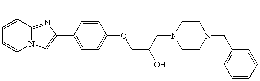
C1=CN2C(=NC(C3=CC=C(OCC(CN4CCN(CC5=CC=CC=C5)CC4)O)C=C3)=C2)C(C)=C1
